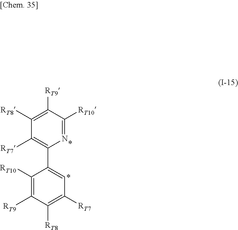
C1([RT10])=C([RT9])C([RT8])=C([RT7])C=C1C1=C([RT7])C([RT8])=C([RT9])C([RT10])=N1
